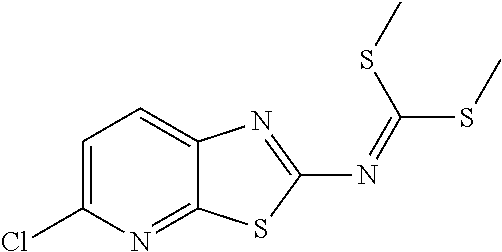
C1=C(Cl)N=C2C(=C1)N=C(N=C(SC)SC)S2
